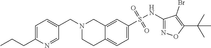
C1=C(CCC)N=CC(CN2CCC3=CC=C(S(NC4=NOC(C(C)(C)C)=C4Br)(=O)=O)C=C3C2)=C1
